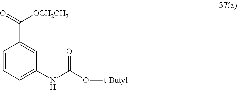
C1=CC=C(NC(O[t-Butyl])=O)C=C1C(=O)[OCH2CH3]
